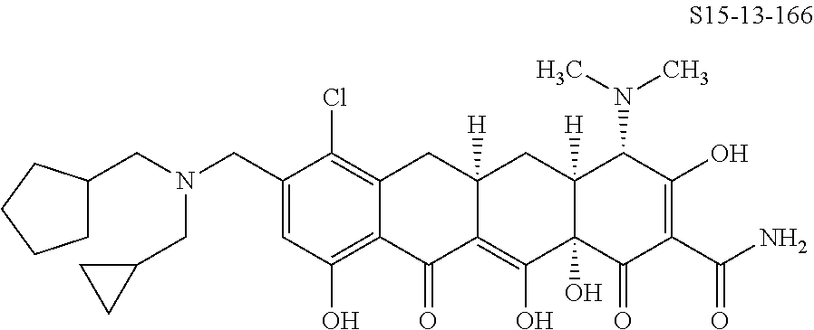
C1(CN(CC2CCCC2)CC2CC2)=CC(O)=C2C(=C1Cl)CC1([H])C(=C(O)C3(O)C([H])(C1)C(N(C)C)C(O)=C(C(N)=O)C3=O)C2=O
